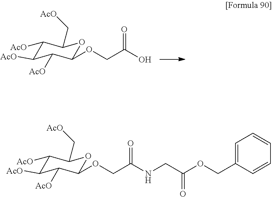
C1([AcO])C([AcO])C([AcO])C(OCC(O)=O)OC1C[AcO].C1([AcO])C([AcO])C([AcO])C(OCC(NCC(OCC2=CC=CC=C2)=O)=O)OC1C[AcO]
